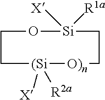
C1O[Si]([R1a])([X])CC[O)n][(Si]([X])([R2a])C1
